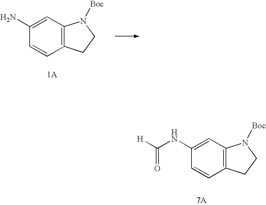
O=C([H])NC1=CC2=C(C=C1)CCN2[Boc].C1(N)=CC2=C(C=C1)CCN2[Boc]
